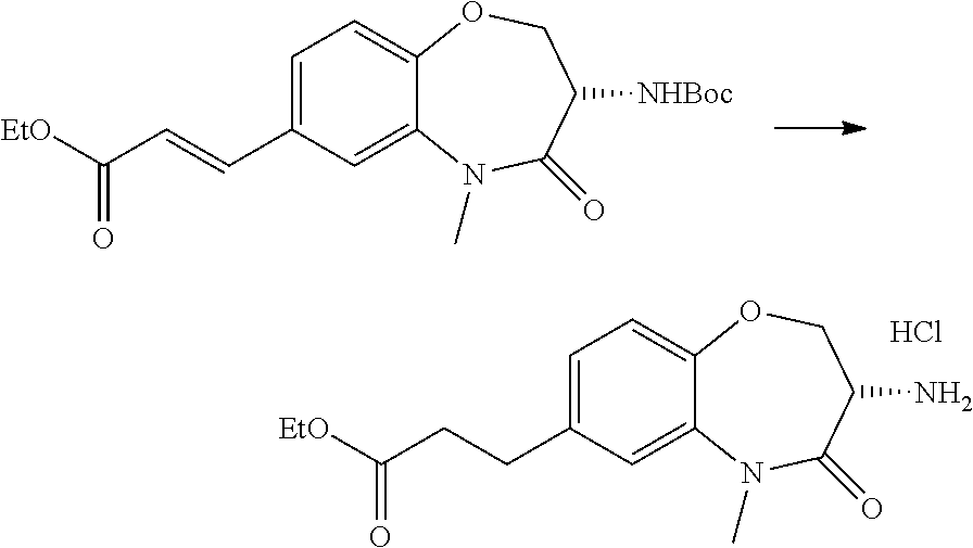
C1=C(C=CC([EtO])=O)C=C2C(=C1)OCC([NHBoc])C(=O)N2C.C1=C(CCC([EtO])=O)C=C2C(=C1)OCC(N)C(=O)N2C.Cl
